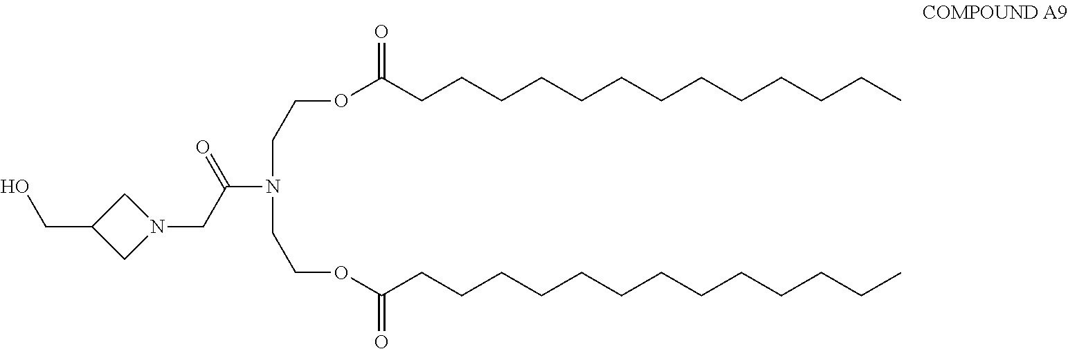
N1(CC(N(CCOC(=O)CCCCCCCCCCCCC)CCOC(=O)CCCCCCCCCCCCC)=O)CC(CO)C1
